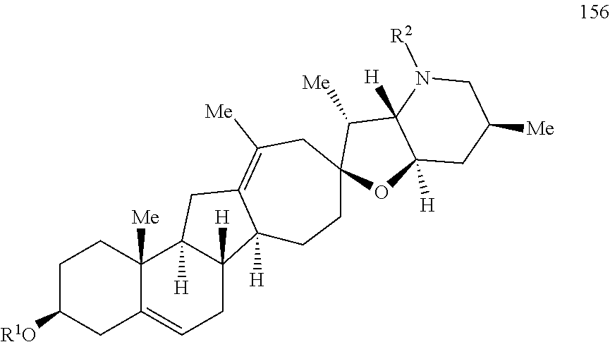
C1C([R1O])CC2=CCC3([H])C([H])(C2([Me])C1)CC1=C([Me])CC2(CCC31[H])OC1([H])C([H])(C2[Me])N([R2])CC([Me])C1
